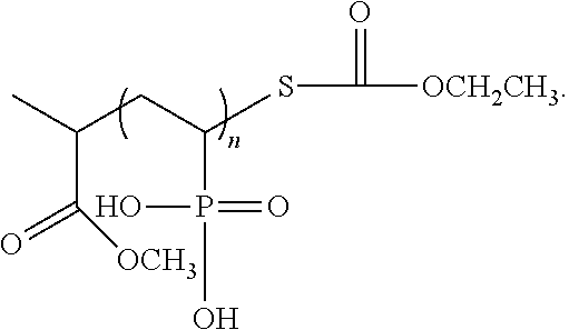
C(CC(SC(=O)[OCH2CH3])P(O)(=O)O)(C)C(=O)[OCH3]
